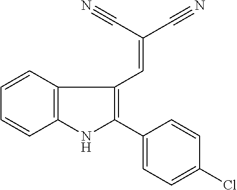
C12=C(C=CC=C1)C(C=C(C#N)C#N)=C(C1=CC=C(Cl)C=C1)N2
